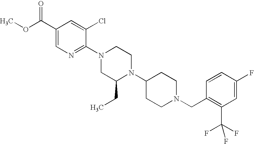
C1(F)=CC(C(F)(F)F)=C(CN2CCC(N3C(CC)CN(C4=NC=C(C(=O)OC)C=C4Cl)CC3)CC2)C=C1
